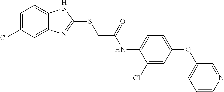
C1=C(Cl)C=C2C(=C1)NC(SCC(NC1=CC=C(OC3=CC=CN=C3)C=C1Cl)=O)=N2
